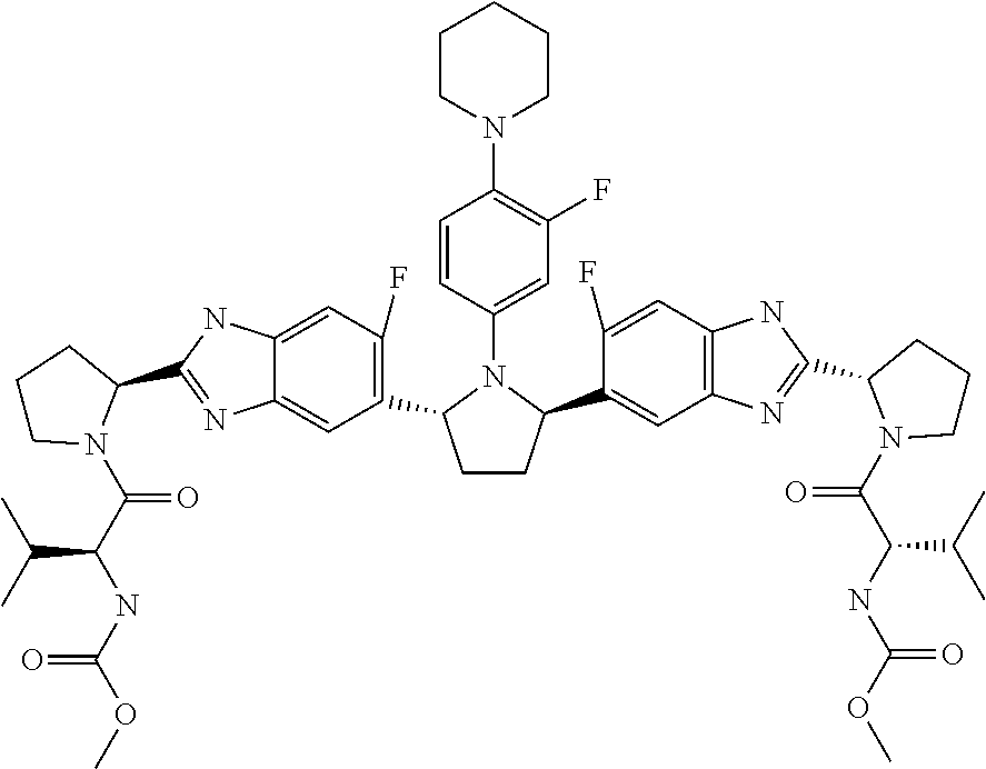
C1(C2CCC(C3=CC4=C(C=C3F)NC(C3N(C(C(NC(OC)=O)C(C)C)=O)CCC3)=N4)N2C2=CC(F)=C(N3CCCCC3)C=C2)=C(F)C=C2C(=C1)N=C(C1N(C(C(NC(OC)=O)C(C)C)=O)CCC1)N2
